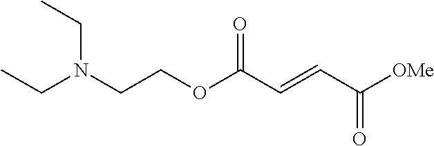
N(CCOC(C=CC([OMe])=O)=O)(CC)CC
